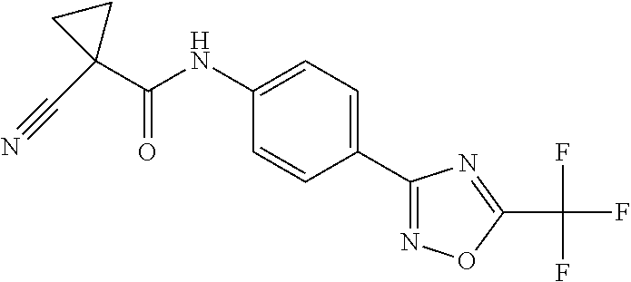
C1(NC(=O)C2(C#N)CC2)=CC=C(C2=NOC(C(F)(F)F)=N2)C=C1
